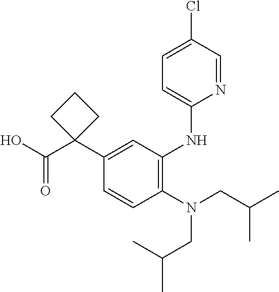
C1=CC(N(CC(C)C)CC(C)C)=C(NC2=CC=C(Cl)C=N2)C=C1C1(C(O)=O)CCC1
